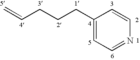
C1(CCCC=C)=CC=NC=C1
